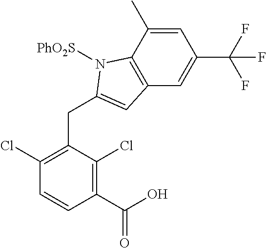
N1([PhO2S])C(CC2=C(Cl)C=CC(C(O)=O)=C2Cl)=CC2=C1C(C)=CC(C(F)(F)F)=C2
